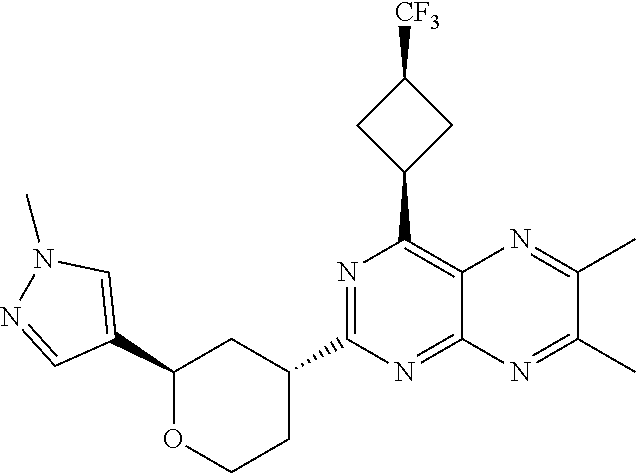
N1=C(C2CC(C3=CN(C)N=C3)OCC2)N=C2C(=C1C1CC([CF3])C1)N=C(C)C(C)=N2
